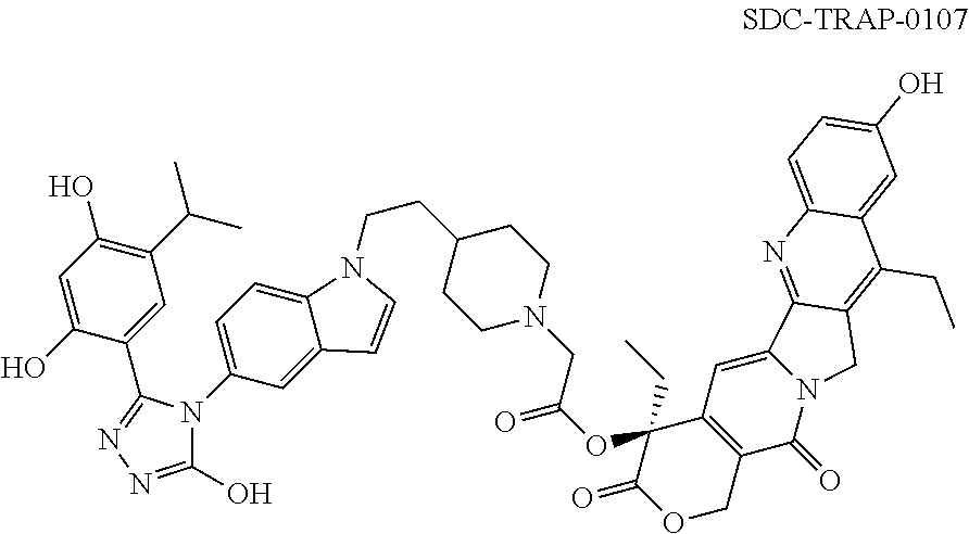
C1=C(O)C(C2=NN=C(O)N2C2=CC=C3C(=C2)C=CN3CCC2CCN(CC(OC3(CC)C(=O)OCC4=C3C=C3N(C4=O)CC4=C(CC)C5=CC(O)=CC=C5N=C34)=O)CC2)=CC(C(C)C)=C1O
